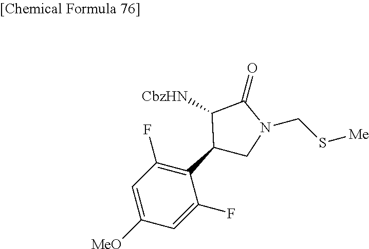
C1=C([MeO])C=C(F)C(C2CN(CS[Me])C(=O)C2[CbzHN])=C1F
